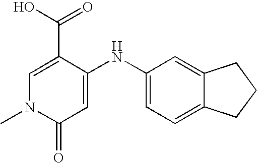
C1(C(=O)O)=CN(C)C(=O)C=C1NC1=CC=C2C(=C1)CCC2
